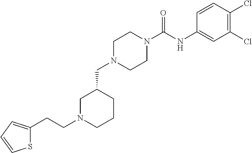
C1(Cl)=C(Cl)C=CC(NC(N2CCN(CC3CN(CCC4=CC=CS4)CCC3)CC2)=O)=C1
